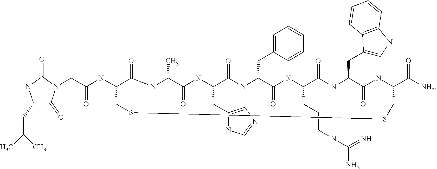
C1(CC(C)C)C(=O)N(CC(NC2C(=O)NC(C)C(=O)NC(CC3=CN=CN3)C(=O)NC(CC3=CC=CC=C3)C(=O)NC(CCCNC(=N)N)C(=O)NC(CC3=CNC4=C3C=CC=C4)C(=O)NC(C([NH2])=O)CSSC2)=O)C(=O)N1
